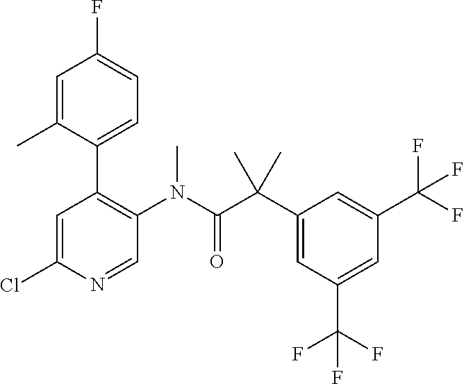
CC(C1=CC(C(F)(F)F)=CC(C(F)(F)F)=C1)(C(=O)N(C)C1=C(C2=CC=C(F)C=C2C)C=C(Cl)N=C1)C
